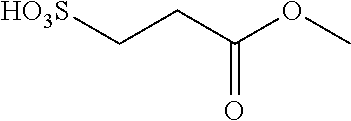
[HO3S]CCC(OC)=O
